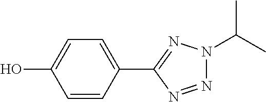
C1(C2=NN(C(C)C)N=N2)=CC=C(O)C=C1
